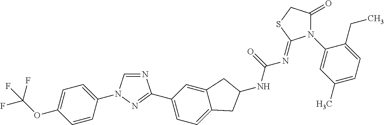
C1=CC(N2C=NC(C3=CC=C4C(=C3)CC(NC(=O)N=C3N(C5=CC(C)=CC=C5CC)C(=O)CS3)C4)=N2)=CC=C1OC(F)(F)F
